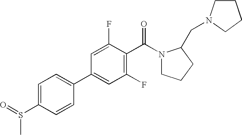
C1(S(=O)C)=CC=C(C2=CC(F)=C(C(=O)N3CCCC3CN3CCCC3)C(F)=C2)C=C1
